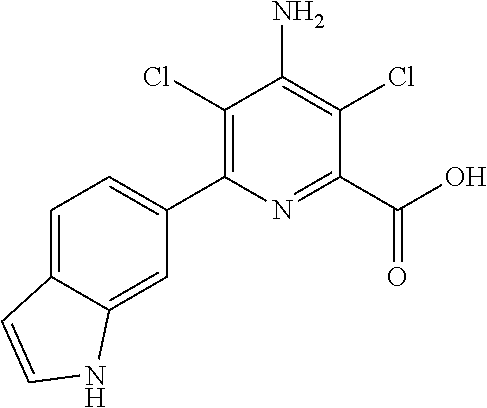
C1=C2C(=CC(C3=C(Cl)C(N)=C(Cl)C(C(O)=O)=N3)=C1)NC=C2
